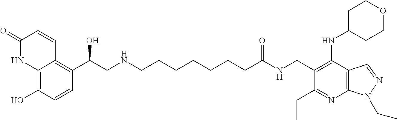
C12=C(O)C=CC(C(CNCCCCCCCC(NCC3=C(NC4CCOCC4)C4=C(N=C3CC)N(CC)N=C4)=O)O)=C1C=CC(=O)N2
